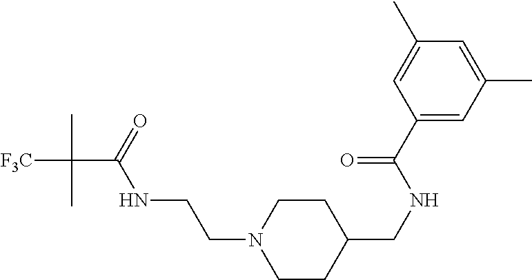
C1CC(CNC(C2=CC(C)=CC(C)=C2)=O)CCN1CCNC(C([F3C])(C)C)=O
